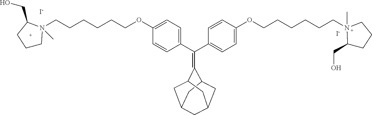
[I-].[I-].C1=CC(C(C2=CC=C(OCCCCCCN3(C)C(CO)CCC3)C=C2)=C2C3CC4CC(CC2C4)C3)=CC=C1OCCCCCCN1(C)CCCC1CO
